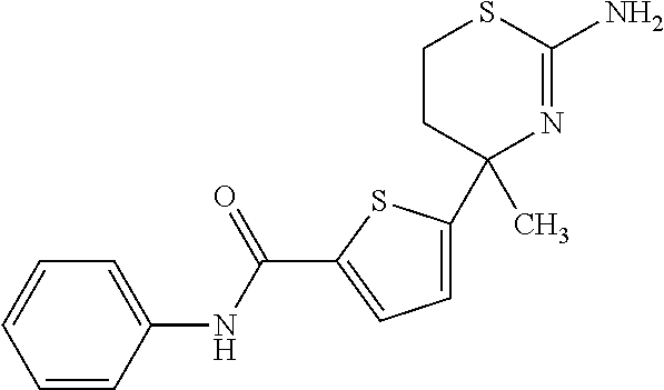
C1(C)(C2=CC=C(C(NC3=CC=CC=C3)=O)S2)N=C(N)SCC1
